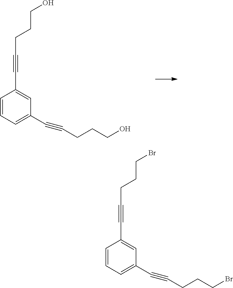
C1=CC=C(C#CCCCO)C=C1C#CCCCO.C1=CC=C(C#CCCCBr)C=C1C#CCCCBr
